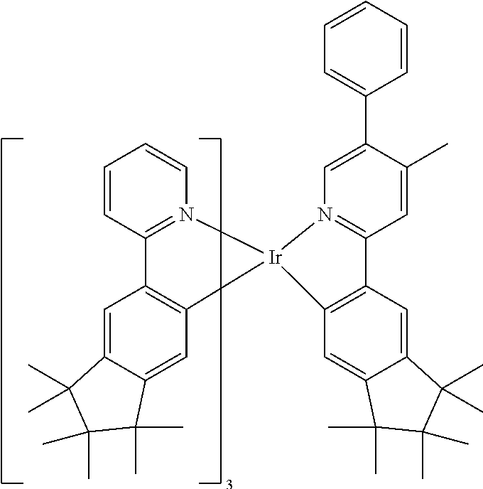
C1=C2C(=CC3=C1C1=N(C=CC=C1)[Ir]31C3=C(C=C4C(=C3)C(C)(C)C(C)(C)C4(C)C)C3=N1C=C(C1=CC=CC=C1)C(C)=C3)C(C)(C)C(C)(C)C2(C)C
